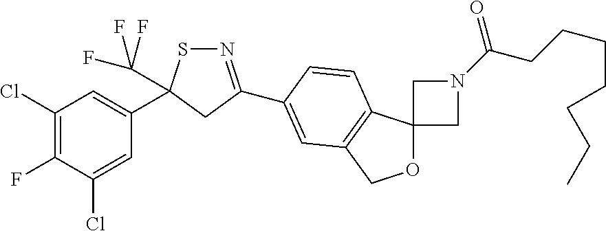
N1=C(C2=CC3=C(C4(OC3)CN(C(=O)CCCCCCC)C4)C=C2)CC(C2=CC(Cl)=C(F)C(Cl)=C2)(C(F)(F)F)S1
